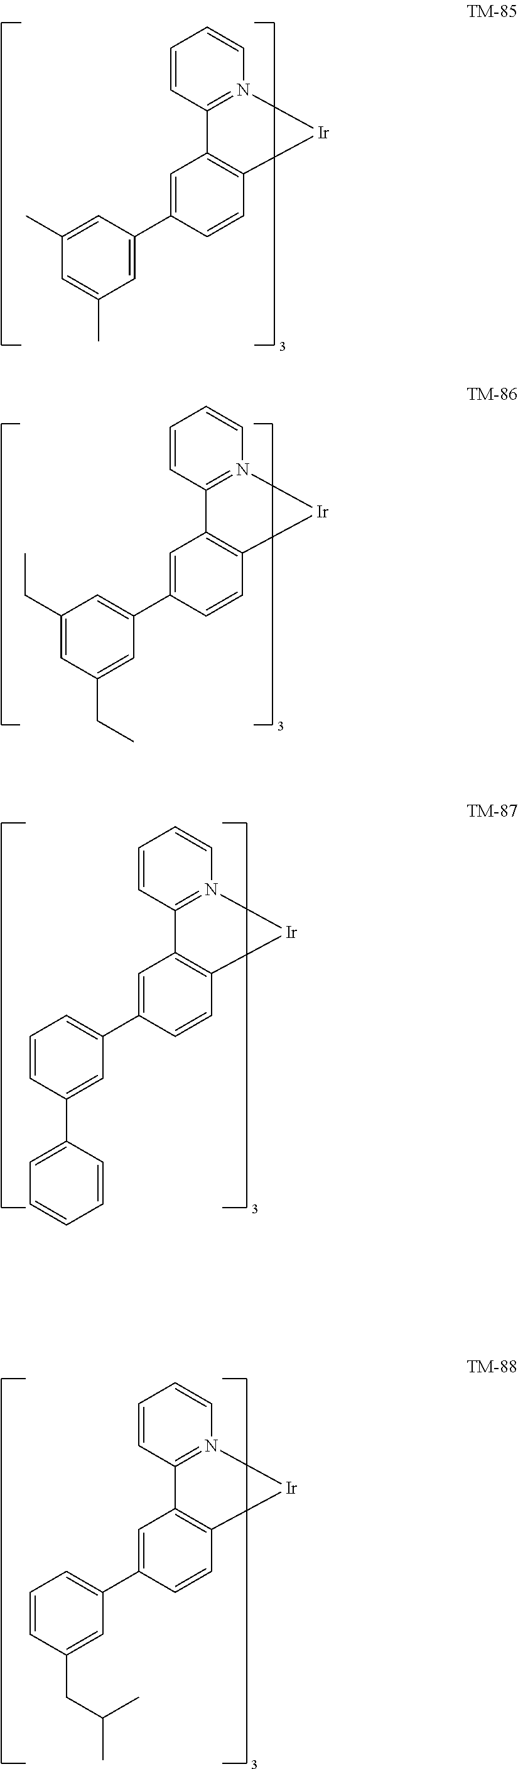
C1=C(C2=CC(C)=CC(C)=C2)C=CC2=C1C1=N([Ir]2)C=CC=C1.C1=C(C2=CC(CC)=CC(CC)=C2)C=CC2=C1C1=N([Ir]2)C=CC=C1.C1=C(C2=CC=CC(C3=CC=CC=C3)=C2)C=CC2=C1C1=N([Ir]2)C=CC=C1.C1=C(C2=CC=CC(CC(C)C)=C2)C=CC2=C1C1=N([Ir]2)C=CC=C1
